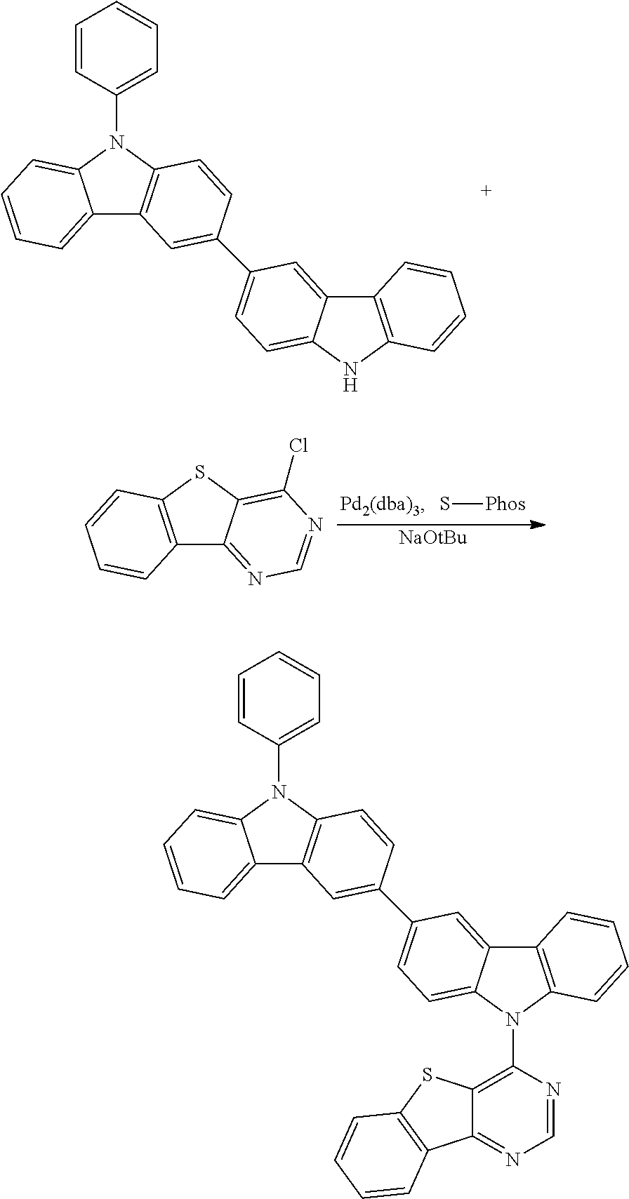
C12=CC=CC=C1N(C1=CC=CC=C1)C1=C2C=C(C2=CC=C3C(=C2)C2=C(N3)C=CC=C2)C=C1.S[Phos].C12=C(SC3=C(Cl)N=CN=C13)C=CC=C2.[NaOtBu].C12=CC=CC=C1N(C1=CC=CC=C1)C1=C2C=C(C2=CC=C3C(=C2)C2=C(N3C3=C4C(=NC=N3)C3=C(S4)C=CC=C3)C=CC=C2)C=C1
